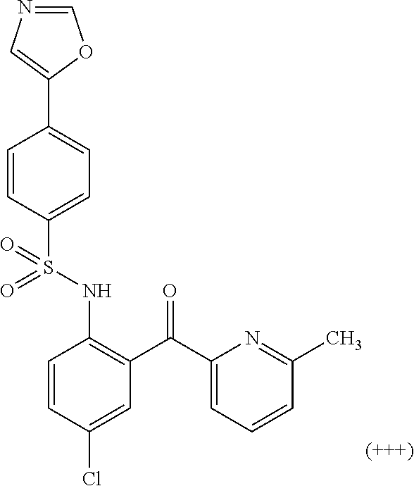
C1=CC(Cl)=CC(C(C2=CC=CC(C)=N2)=O)=C1NS(C1=CC=C(C2=CN=CO2)C=C1)(=O)=O
